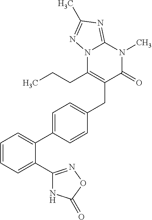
N12C(CCC)=C(CC3=CC=C(C4=CC=CC=C4C4=NOC(=O)N4)C=C3)C(=O)N(C)C1=NC(C)=N2
